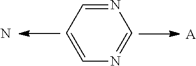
C1=CN=CN=C1.[A].N
